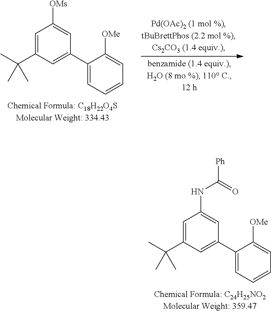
C1=C(C(C)(C)C)C=C(C2=CC=CC=C2[OMe])C=C1[OMs].C1=C(C(C)(C)C)C=C(C2=CC=CC=C2[OMe])C=C1NC(=O)[Ph]
